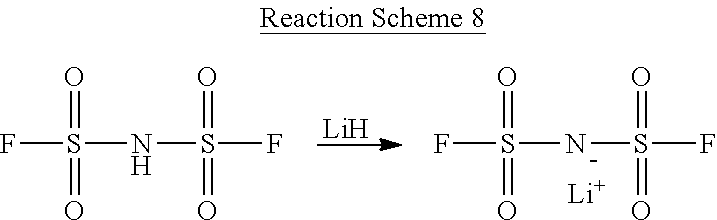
FS(NS(F)(=O)=O)(=O)=O.[Li].[Li].FS(NS(F)(=O)=O)(=O)=O
